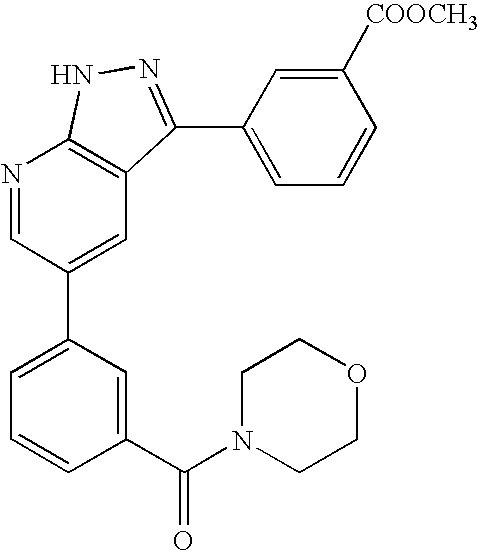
N1=CC(C2=CC=CC(C(N3CCOCC3)=O)=C2)=CC2=C1NN=C2C1=CC=CC([COOCH3])=C1
